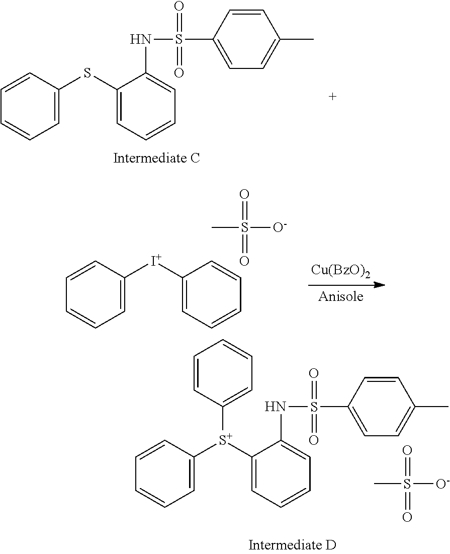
C1=C([I+]C2=CC=CC=C2)C=CC=C1.CS([O-])(=O)=O.C1=C([S+](C2=CC=CC=C2NS(C2=CC=C(C)C=C2)(=O)=O)C2=CC=CC=C2)C=CC=C1.CS([O-])(=O)=O.C1=C(SC2=CC=CC=C2NS(C2=CC=C(C)C=C2)(=O)=O)C=CC=C1
